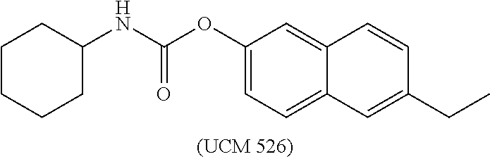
C1(OC(NC2CCCCC2)=O)=CC=C2C(=C1)C=CC(CC)=C2
